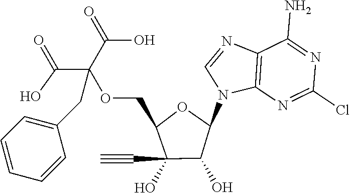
C12=C(N=C(Cl)N=C1N)N(C1OC(COC(C(=O)O)(C(=O)O)CC3=CC=CC=C3)C(O)(C#C)C1O)C=N2
